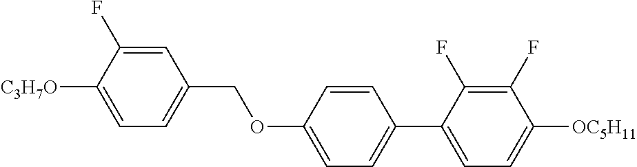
C1=C(F)C([C3H7O])=CC=C1COC1=CC=C(C2=CC=C([OC5H11])C(F)=C2F)C=C1
